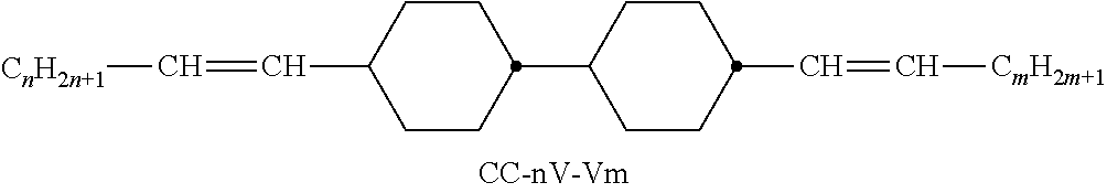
C(C1CCC(C2CCC(C=C[CmH2m+1])CC2)CC1)=C[CnH2n+1]
